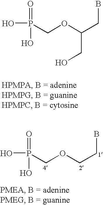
OP(O)(=O)COC(CO)CB.OP(=O)(O)COCCB
